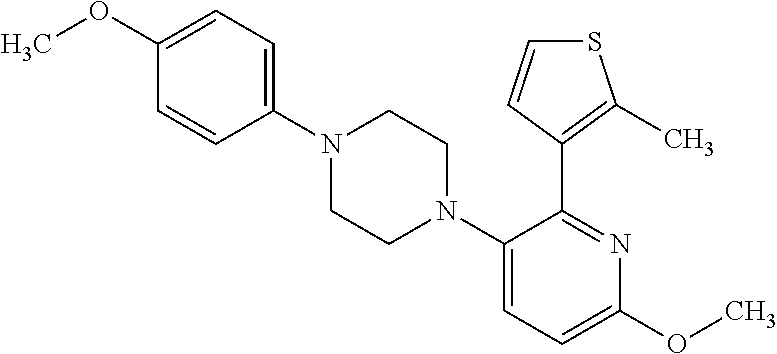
C1(N2CCN(C3=CC=C(OC)N=C3C3=C(C)SC=C3)CC2)=CC=C(OC)C=C1
